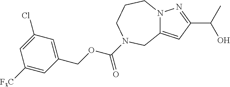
N12C(=CC(C(C)O)=N1)CN(C(OCC1=CC(Cl)=CC([F3C])=C1)=O)CCC2
